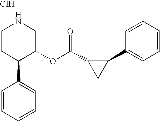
C1CC(C2=CC=CC=C2)C(OC(C2CC2C2=CC=CC=C2)=O)CN1.Cl
